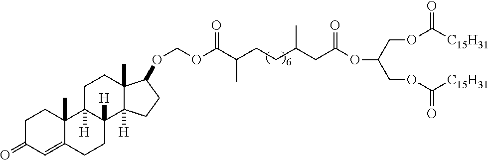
C(COC([C15H31])=O)(COC([C15H31])=O)OC(=O)CC(CCC(C(OCOC1C2(C)C([H])(CC1)C1([H])C([H])(CC2)C2(C)C(=CC(=O)CC2)CC1)=O)C)C
